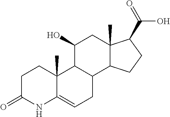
C1C(=O)NC2=CCC3C(C2(C)C1)C(O)CC1(C)C3CCC1C(O)=O
